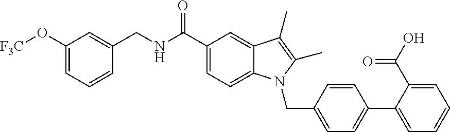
C1(CNC(C2=CC=C3C(=C2)C(C)=C(C)N3CC2=CC=C(C3=CC=CC=C3C(O)=O)C=C2)=O)=CC(O[F3C])=CC=C1
